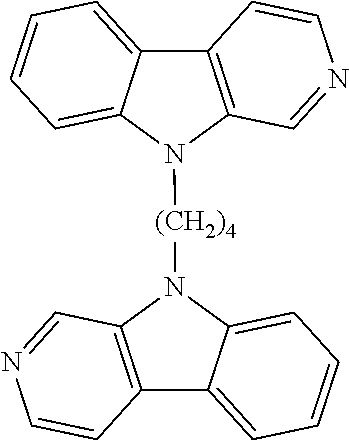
C12=C(N([(CH2)4]N3C4=C(C5=CC=CC=C35)C=CN=C4)C3=CC=CC=C13)C=NC=C2
